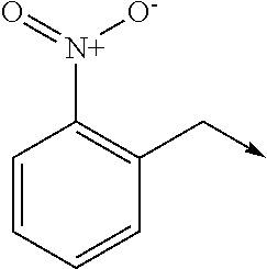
C1=CC=CC(C->C)=C1[N+](=O)[O-]
